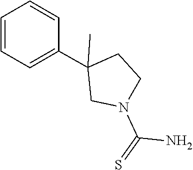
C1=CC=CC(C2(C)CCN(C(=S)N)C2)=C1
